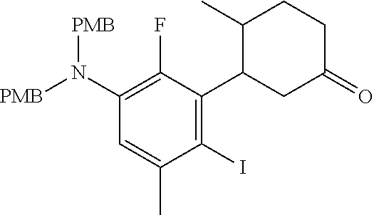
C1(N([PMB])[PMB])=C(F)C(C2CC(=O)CCC2C)=C(I)C(C)=C1
